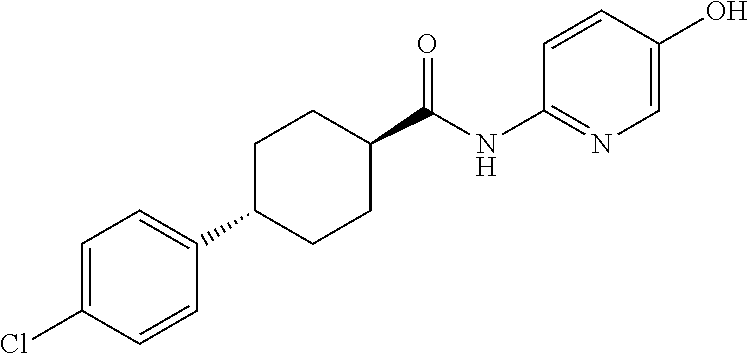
C1(C(NC2=NC=C(O)C=C2)=O)CCC(C2=CC=C(Cl)C=C2)CC1
